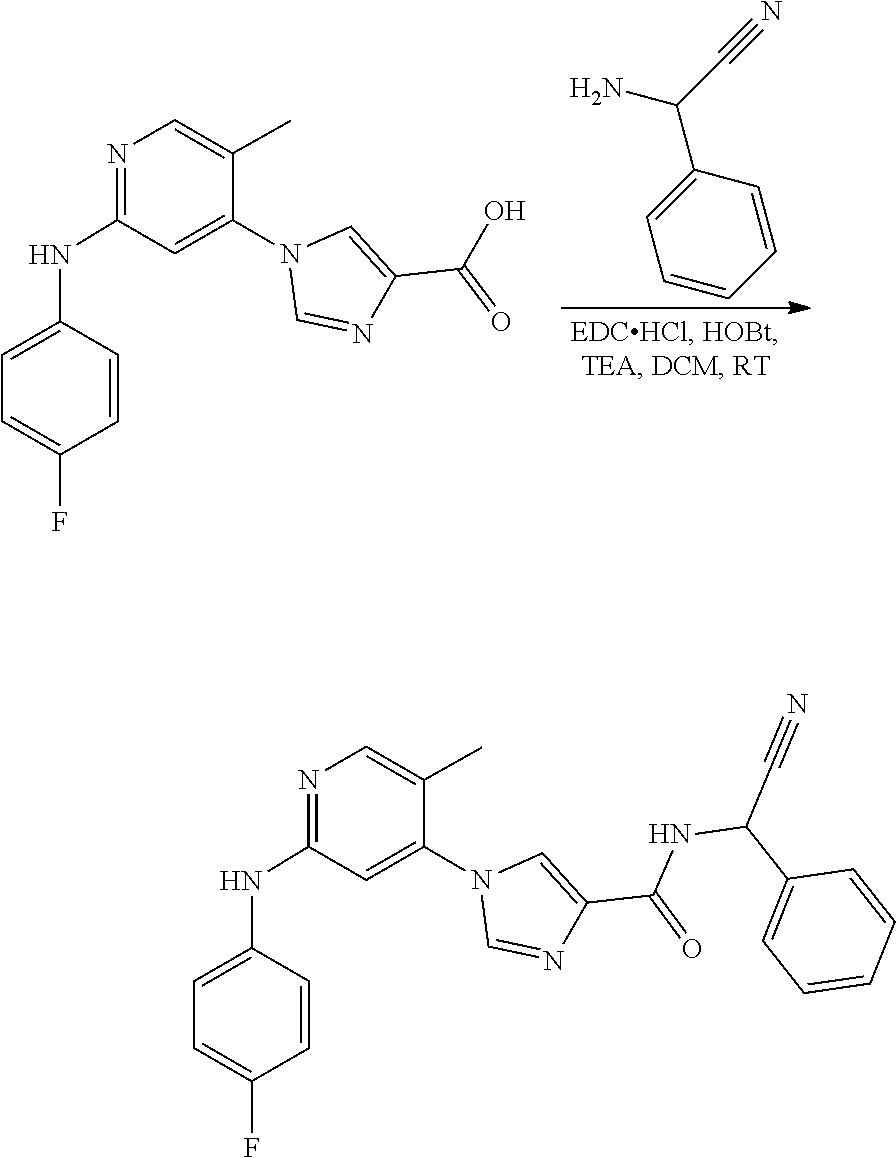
N1(C2=CC(NC3=CC=C(F)C=C3)=NC=C2C)C=NC(C(NC(C2=CC=CC=C2)C#N)=O)=C1.N1(C2=CC(NC3=CC=C(F)C=C3)=NC=C2C)C=NC(C(O)=O)=C1.C1(C(C#N)N)=CC=CC=C1
